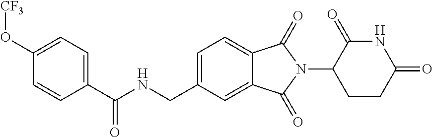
N(CC1=CC=C2C(=C1)C(=O)N(C1CCC(=O)NC1=O)C2=O)C(=O)C1=CC=C(O[CF3])C=C1
